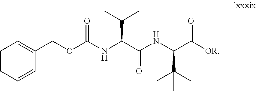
C1=CC=CC(COC(NC(C(NC(C([OR])=O)C(C)(C)C)=O)C(C)C)=O)=C1
